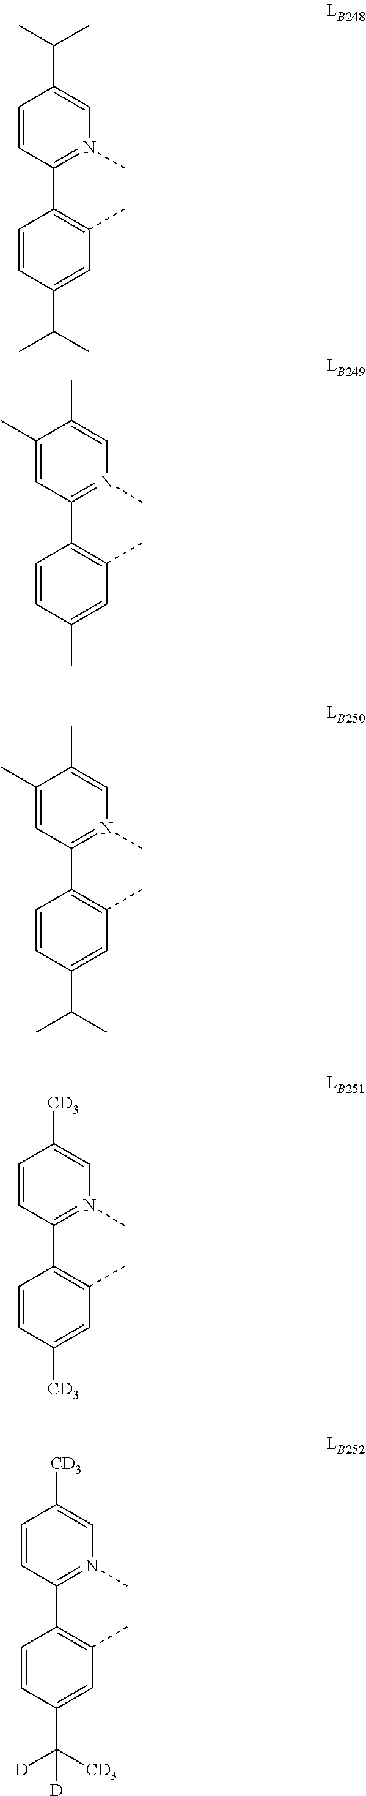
C1=CC(C)=CC(C)=C1C1=N(C)C=C(C)C(C)=C1.C1=CC(C(C)C)=CC(C)=C1C1=N(C)C=C(C(C)C)C=C1.C1=CC(C(C)C)=CC(C)=C1C1=N(C)C=C(C)C(C)=C1.C1=CC([CD3])=CC(C)=C1C1=N(C)C=C([CD3])C=C1.C1=CC(C([CD3])([D])[D])=CC(C)=C1C1=N(C)C=C([CD3])C=C1
